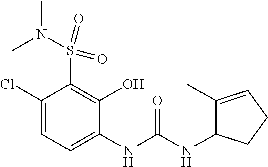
C1(Cl)=CC=C(NC(NC2C(C)=CCC2)=O)C(O)=C1S(=O)(=O)N(C)C
